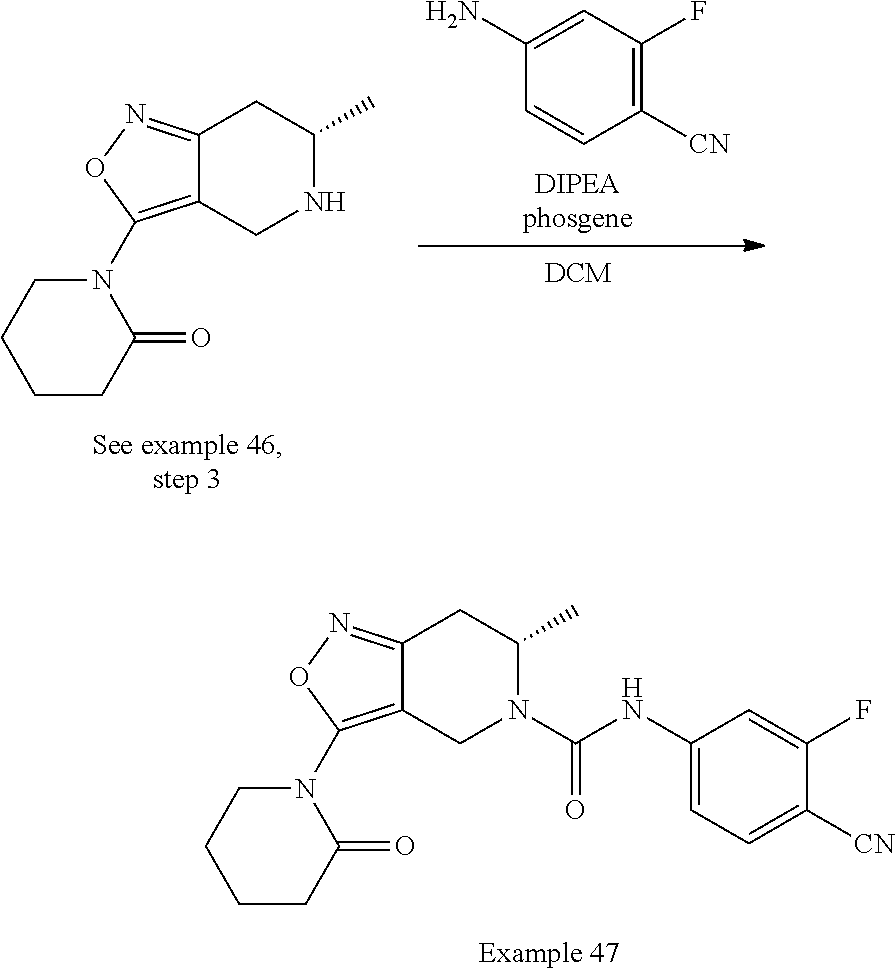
C12=NOC(N3CCCCC3=O)=C1CN(C(NC1=CC=C([CN])C(F)=C1)=O)C(C)C2.C12=NOC(N3CCCCC3=O)=C1CNC(C)C2.C1([CN])=C(F)C=C(N)C=C1
